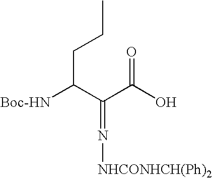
C(C(C(C(O)=O)=N[NHCONHCH(Ph)2])[Boc-HN])CC
